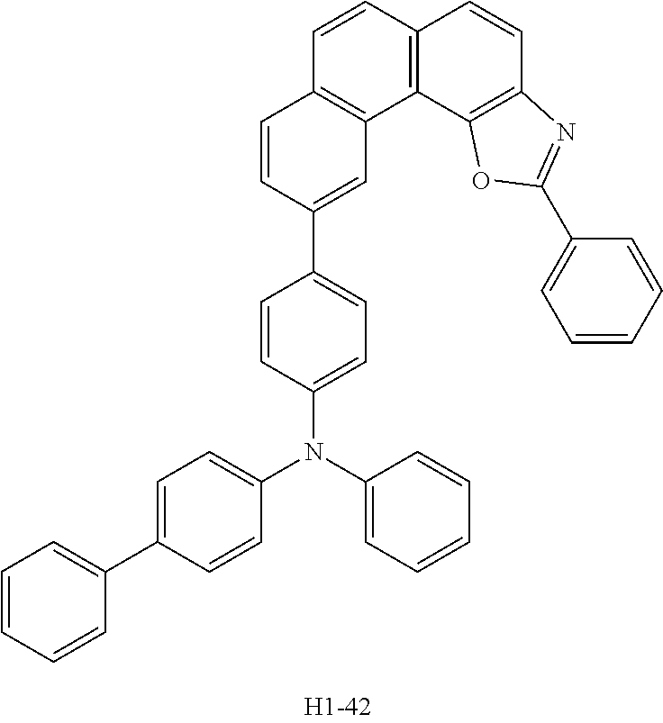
C1(N(C2=CC=CC=C2)C2=CC=C(C3=CC=CC=C3)C=C2)=CC=C(C2=CC3=C(C=C2)C=CC2=C3C3=C(C=C2)N=C(C2=CC=CC=C2)O3)C=C1
